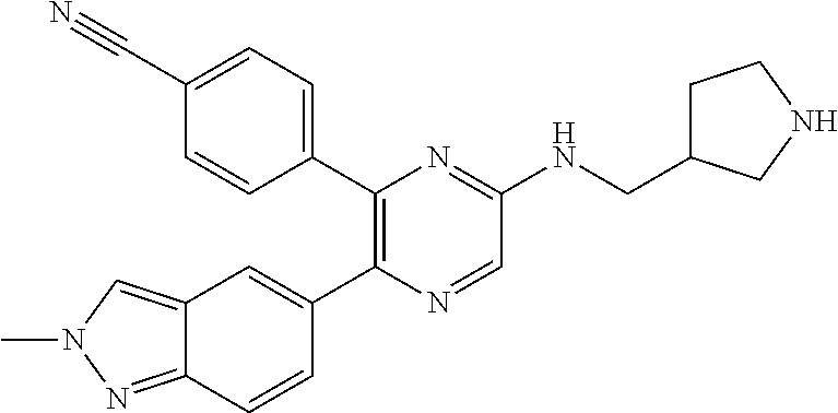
C12=NN(C)C=C1C=C(C1=C(C3=CC=C(C#N)C=C3)N=C(NCC3CCNC3)C=N1)C=C2
